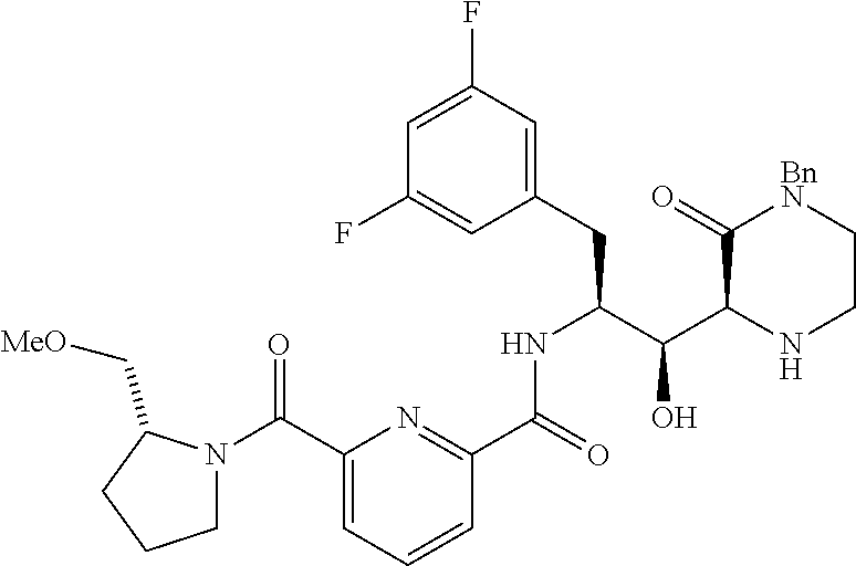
C1(CC(C(C2C(=O)[BnN]CCN2)O)NC(C2=NC(C(N3CCCC3C[MeO])=O)=CC=C2)=O)=CC(F)=CC(F)=C1
